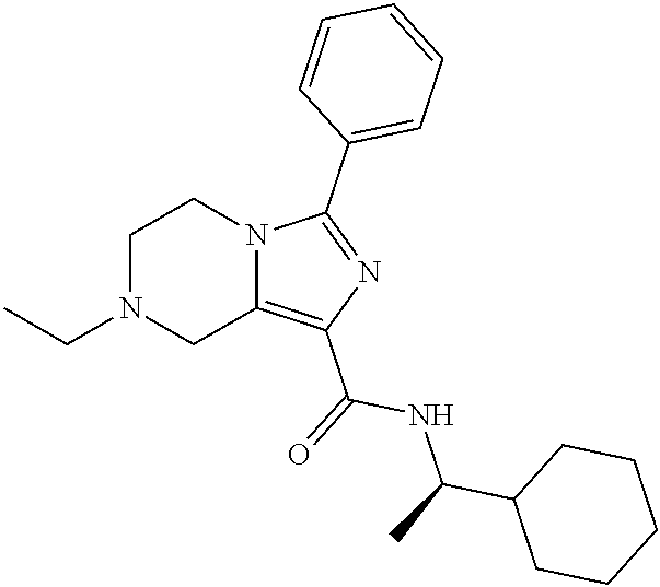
C1N(CC)CC2=C(C(=O)NC(C3CCCCC3)C)N=C(C3=CC=CC=C3)N2C1
